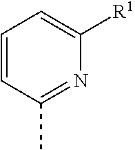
C1=CC(C)=NC([R1])=C1
